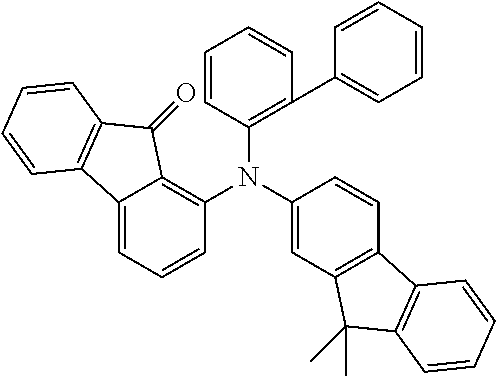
C12=CC=CC(N(C3=C(C4=CC=CC=C4)C=CC=C3)C3=CC4=C(C=C3)C3=C(C4(C)C)C=CC=C3)=C1C(=O)C1=C2C=CC=C1
